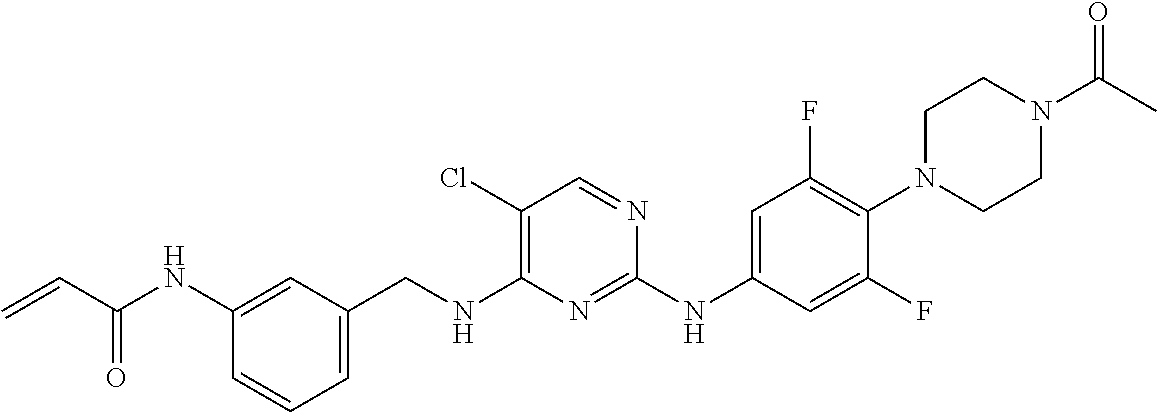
C=CC(NC1=CC(CNC2=C(Cl)C=NC(NC3=CC(F)=C(N4CCN(C(=O)C)CC4)C(F)=C3)=N2)=CC=C1)=O
